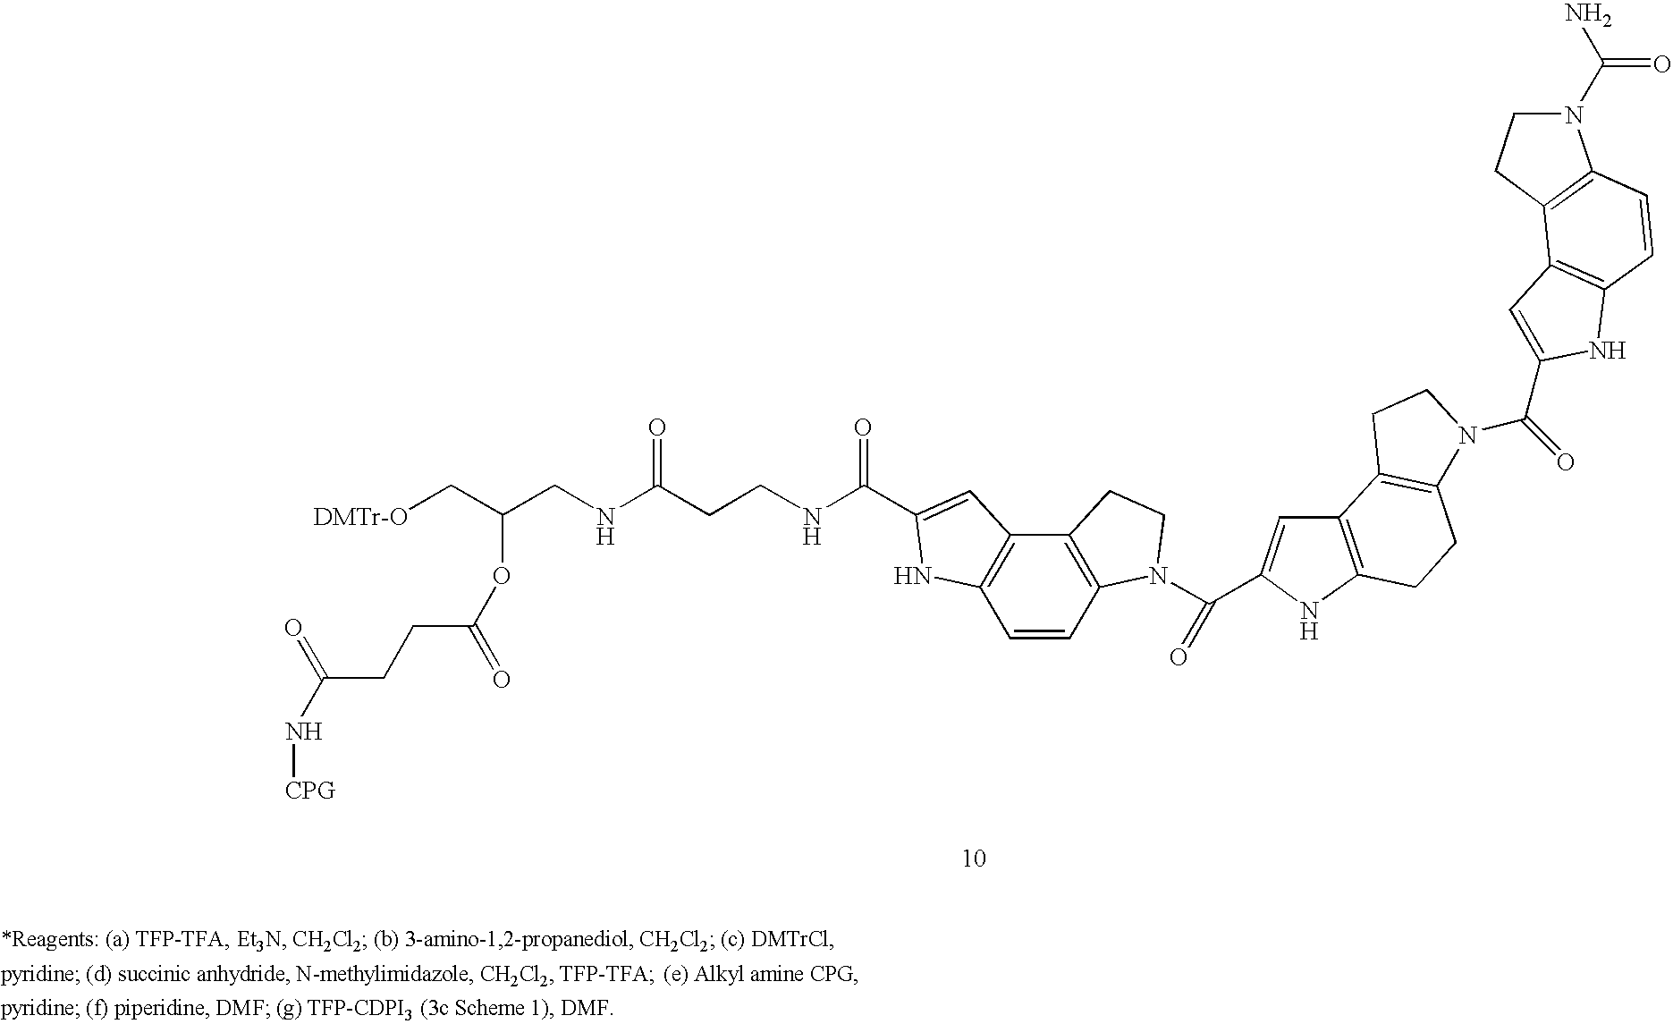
C1=CC2=C(C3=C1NC(C(NCCC(NCC(C[DMTr-O])OC(CCC(N[CPG])=O)=O)=O)=O)=C3)CCN2C(=O)C1=CC2=C(N1)CCC1=C2CCN1C(C1=CC2=C(C=CC3=C2CCN3C(N)=O)N1)=O
